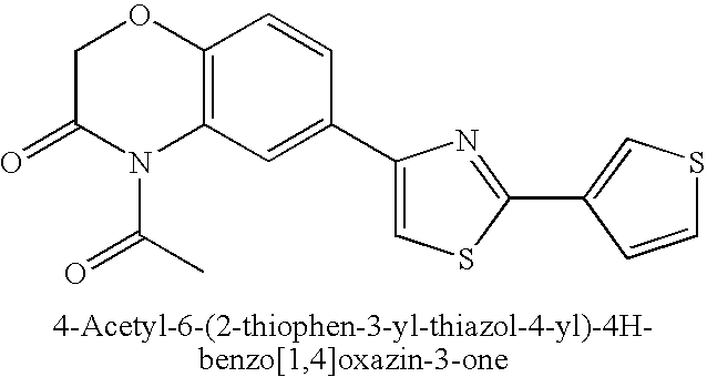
C1C(=O)N(C(C)=O)C2=C(O1)C=CC(C1=CSC(C3=CSC=C3)=N1)=C2
